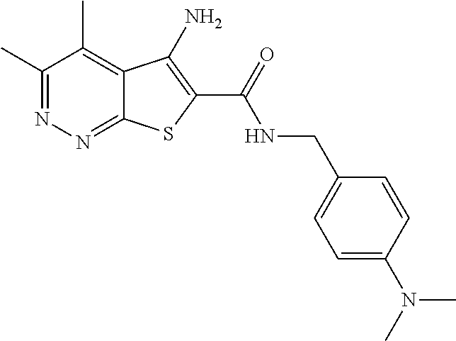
C1(C)=NN=C2C(=C1C)C(N)=C(C(=O)NCC1=CC=C(N(C)C)C=C1)S2
